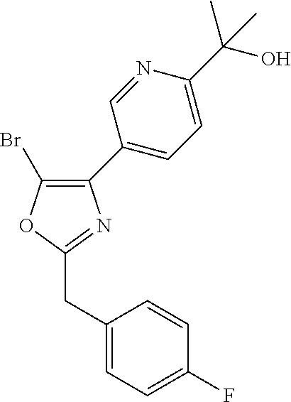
C1(Br)=C(C2=CC=C(C(O)(C)C)N=C2)N=C(CC2=CC=C(F)C=C2)O1
